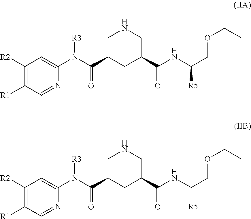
C1([R2])=C([R1])C=NC(N(C(C2CC(C(NC(COCC)[R5])=O)CNC2)=O)[R3])=C1.C1([R2])=C([R1])C=NC(N(C(C2CC(C(NC(COCC)[R5])=O)CNC2)=O)[R3])=C1
